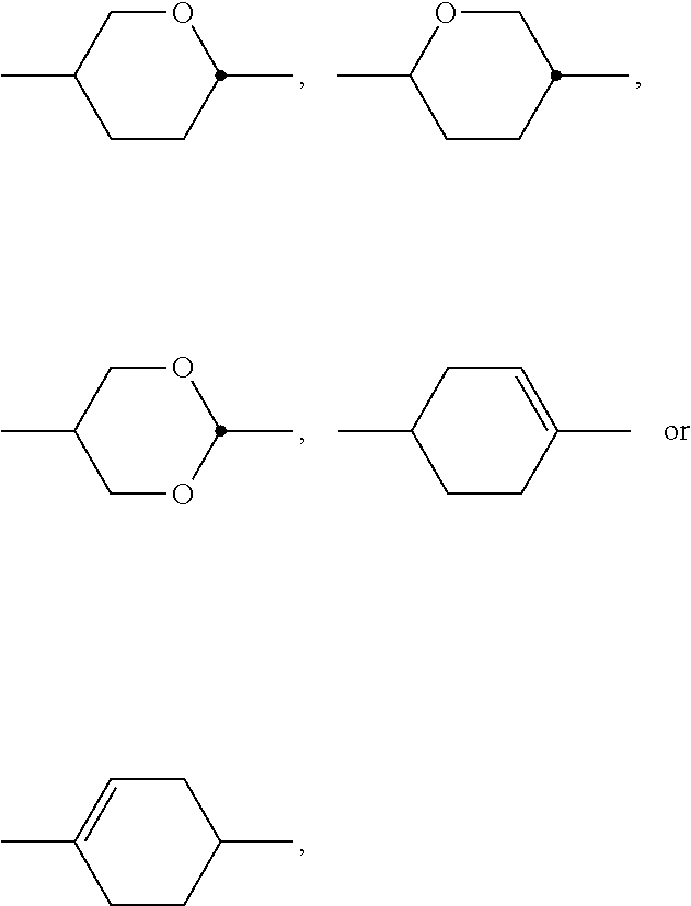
C1CC(C)OCC1C.C1CC(C)COC1C.C1OC(C)OCC1C.C1CC(C)=CCC1C.C1CC(C)CC=C1C
